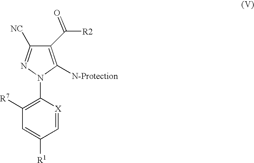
C1([R7])=C(N2N=C([NC])C(C([R2])=O)=C2[N-Protection])[X]=CC([R1])=C1
